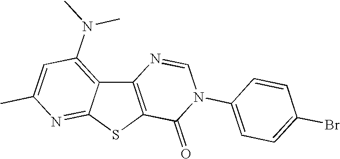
C12=C(SC3=NC(C)=CC(N(C)C)=C13)C(=O)N(C1=CC=C(Br)C=C1)C=N2
